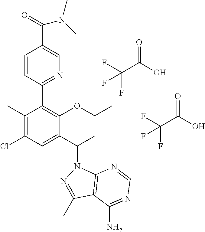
C1(C)=C(Cl)C=C(C(C)N2N=C(C)C3=C2N=CN=C3N)C(OCC)=C1C1=NC=C(C(=O)N(C)C)C=C1.C(C(O)=O)(F)(F)F.C(C(O)=O)(F)(F)F
